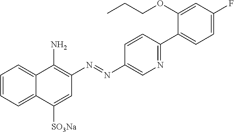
C1=CC=C2C(=C1)C(N)=C(N=NC1=CN=C(C3=CC=C(F)C=C3OCCC)C=C1)C=C2[SO3Na]
